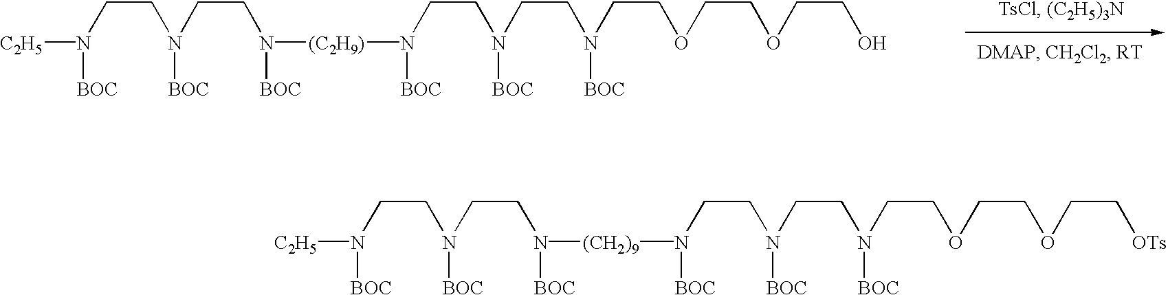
N(CCN([BOC])[C2H5])(CCN([BOC])[(C2H9)]N(CCN(CCN(CCOCCOCCO)[BOC])[BOC])[BOC])[BOC].N(CCN([BOC])[C2H5])(CCN([BOC])[(CH2)9]N(CCN(CCN(CCOCCOCC[OTs])[BOC])[BOC])[BOC])[BOC]
